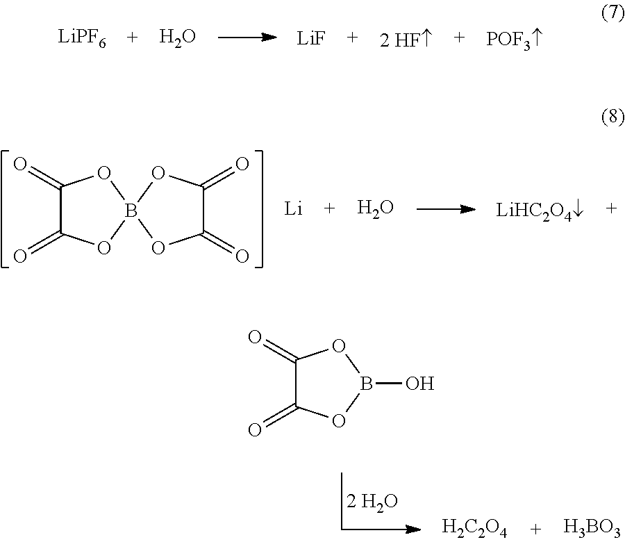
[LiPF6].O.[LiF].C1(=O)C(=O)OB2(O1)OC(=O)C(=O)O2.[Li].O.C1(=O)C(=O)OB(O)O1.[H2C2O4].[H3BO3]
